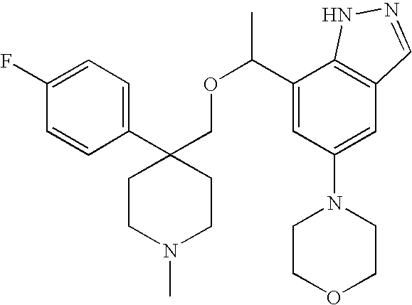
C1(C2(COC(C3=CC(N4CCOCC4)=CC4=C3NN=C4)C)CCN(C)CC2)=CC=C(F)C=C1
